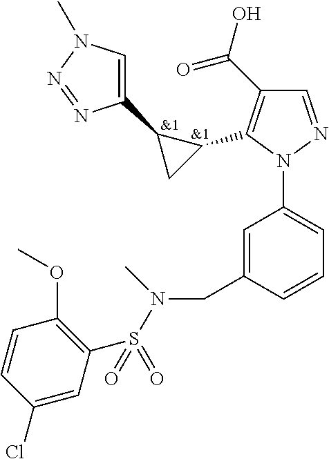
[&1].C1(C(O)=O)=C(C2C(C3=CN(C)N=N3)C2)N(C2=CC=CC(CN(S(C3=C(OC)C=CC(Cl)=C3)(=O)=O)C)=C2)N=C1.[&1]
